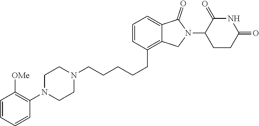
C(CCC1=C2C(=CC=C1)C(=O)N(C1CCC(=O)NC1=O)C2)CCN1CCN(C2=C([OMe])C=CC=C2)CC1
